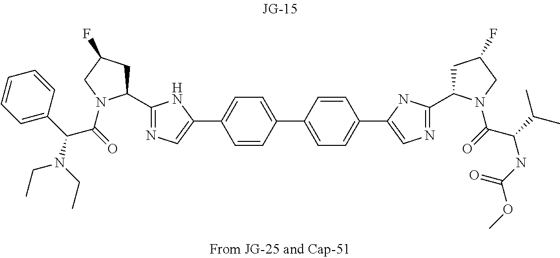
C1(C2=CC=C(C3=CN=C(C4CC(F)CN4C(C(NC(OC)=O)C(C)C)=O)N3)C=C2)=CC=C(C2=CN=C(C3CC(F)CN3C(C(N(CC)CC)C3=CC=CC=C3)=O)N2)C=C1
